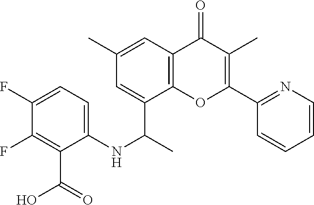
C12=C(C=C(C)C=C1C(C)NC1=CC=C(F)C(F)=C1C(O)=O)C(=O)C(C)=C(C1=NC=CC=C1)O2
